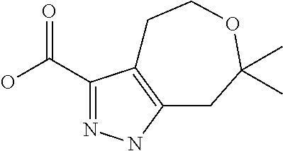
C1(C(=O)O)=NNC2=C1CCOC(C)(C)C2
